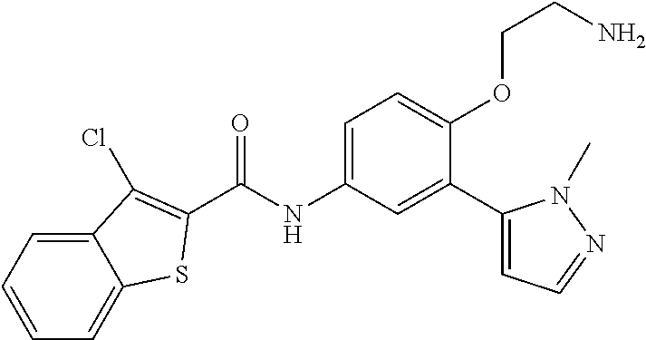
C(=O)(NC1=CC=C(OCCN)C(C2=CC=NN2C)=C1)C1=C(Cl)C2=CC=CC=C2S1
